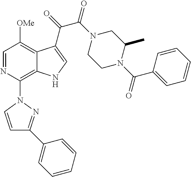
C1=NC(N2C=CC(C3=CC=CC=C3)=N2)=C2C(=C1[OMe])C(C(C(=O)N1CCN(C(=O)C3=CC=CC=C3)C(C)C1)=O)=CN2
